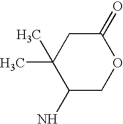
C1(N)COC(=O)CC1(C)C
